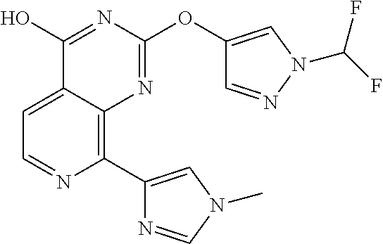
C1=C2C(=C(C3=CN(C)C=N3)N=C1)N=C(OC1=CN(C(F)F)N=C1)N=C2O
